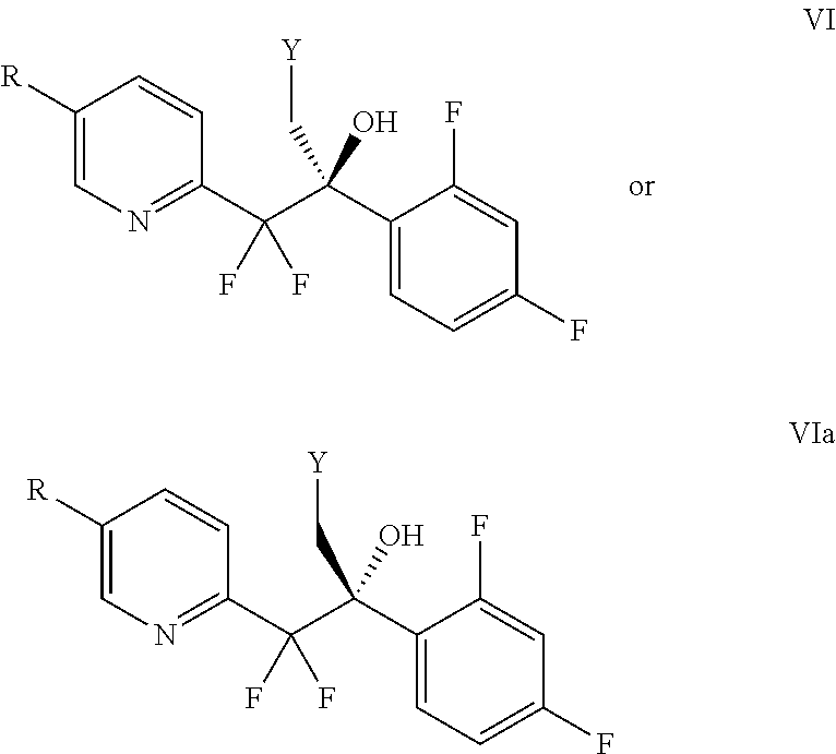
C1=C([R])C=CC(C(C(C2=CC=C(F)C=C2F)(C[Y])O)(F)F)=N1.C1=C([R])C=CC(C(C(C2=CC=C(F)C=C2F)(C[Y])O)(F)F)=N1
